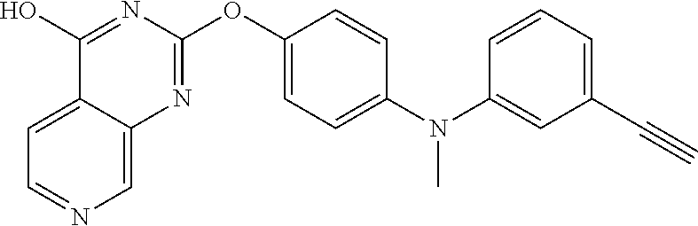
C12=CC=NC=C1N=C(OC1=CC=C(N(C3=CC(C#C)=CC=C3)C)C=C1)N=C2O
